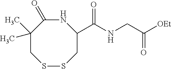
N1C(=O)C(C)(C)CSSCC1C(NCC([OEt])=O)=O
